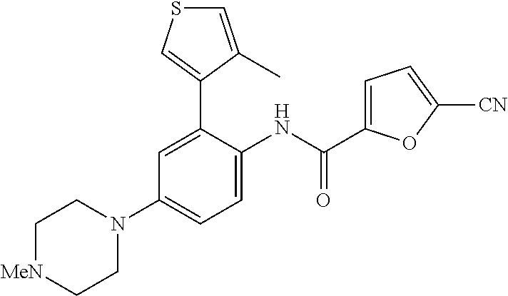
C1[MeN]CCN(C2=CC=C(NC(=O)C3=CC=C([CN])O3)C(C3=CSC=C3C)=C2)C1
